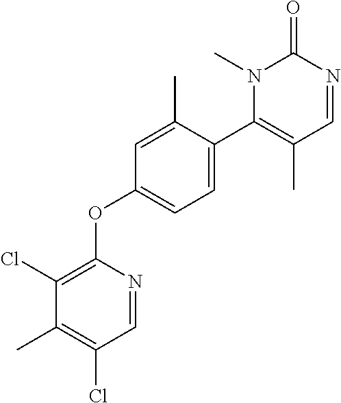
C1(Cl)=C(OC2=CC=C(C3=C(C)C=NC(=O)N3C)C(C)=C2)N=CC(Cl)=C1C
